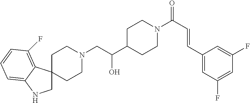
N1(CC(C2CCN(C(C=CC3=CC(F)=CC(F)=C3)=O)CC2)O)CCC2(CC1)CNC1=CC=CC(F)=C21
